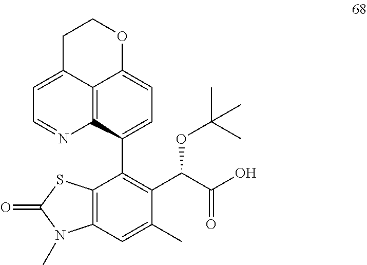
C1C2=CC=NC3=C2C(=CC=C3C2=C(C(OC(C)(C)C)C(=O)O)C(C)=CC3=C2SC(=O)N3C)OC1
